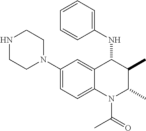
C1(N2CCNCC2)=CC=C2C(=C1)C(NC1=CC=CC=C1)C(C)C(C)N2C(C)=O
